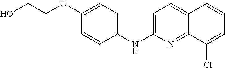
OCCOC1=CC=C(NC2=CC=C3C(=N2)C(Cl)=CC=C3)C=C1
